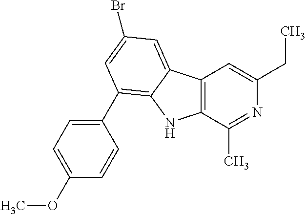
C12=C(C(C)=NC(CC)=C1)NC1=C(C3=CC=C(OC)C=C3)C=C(Br)C=C21
